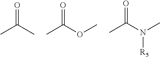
O=C(C)C.O=C(OC)C.O=C(N(C)[R5])C
